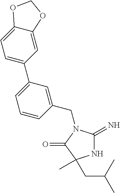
C1(CN2C(=N)NC(C)(CC(C)C)C2=O)=CC(C2=CC=C3C(=C2)OCO3)=CC=C1
